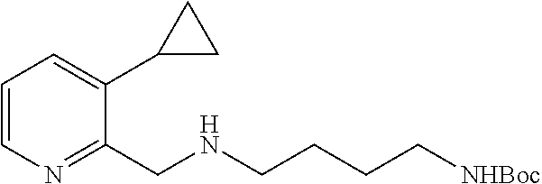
C1=CN=C(CNCCCC[NHBoc])C(C2CC2)=C1
